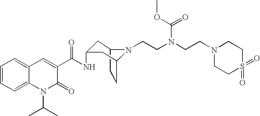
C12CCC(CC(NC(C3=CC4=CC=CC=C4N(C(C)C)C3=O)=O)C1)N2CCN(CCN1CCS(=O)(=O)CC1)C(=O)OC
